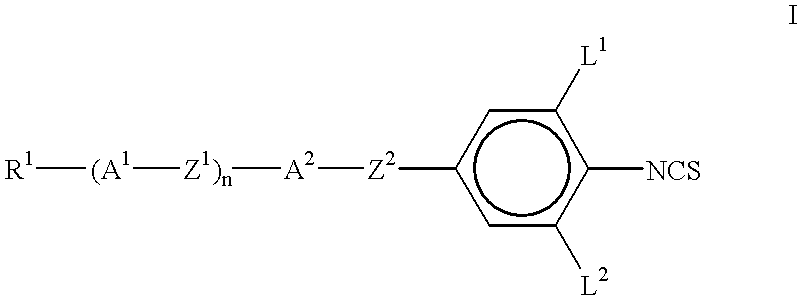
c1([Z2][A2][Z1)n][(A1][R1])cc([L2])c([NCS])c([L1])c1
